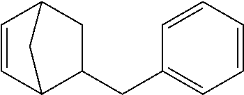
C1=CC=CC(CC2CC3C=CC2C3)=C1
